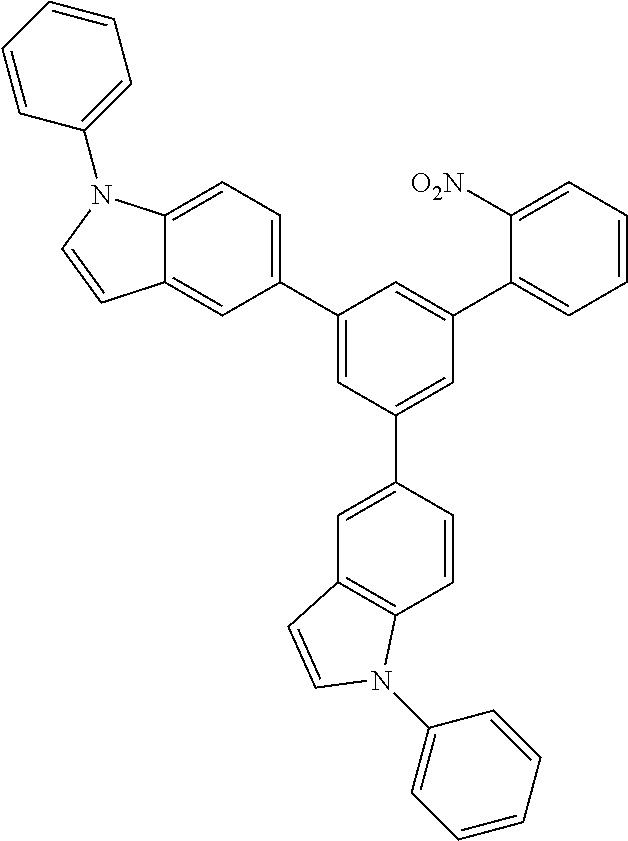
C12=CC(C3=CC(C4=CC5=C(C=C4)N(C4=CC=CC=C4)C=C5)=CC(C4=CC=CC=C4[O2N])=C3)=CC=C1N(C1=CC=CC=C1)C=C2
